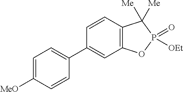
C1(C2=CC=C([MeO])C=C2)=CC2=C(C=C1)C([Me])([Me])P(=O)([OEt])O2
